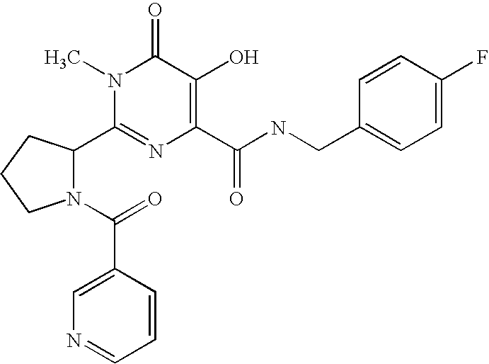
C1(C2N(C(=O)C3=CN=CC=C3)CCC2)=NC(C(NCC2=CC=C(F)C=C2)=O)=C(O)C(=O)N1C
